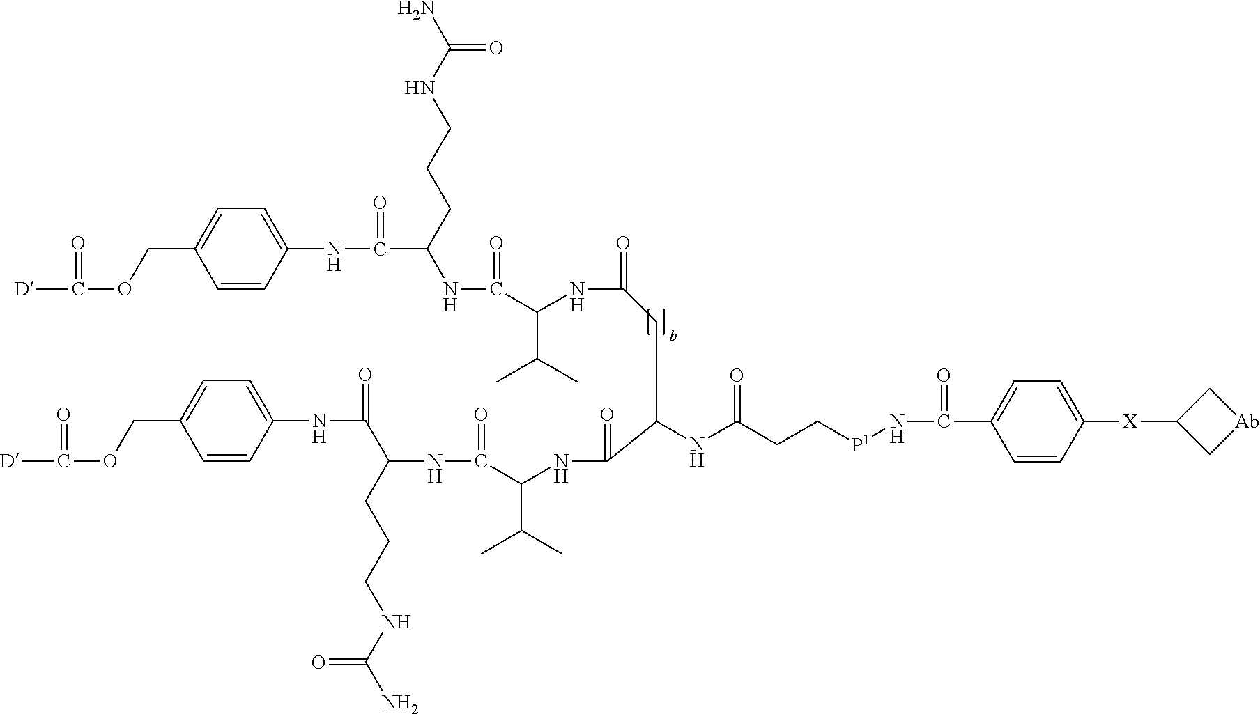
C1=CC(NC(=O)C(CCCNC(N)=O)NC(=O)C(NC(=O)CC(NC(CC[P1]NC(=O)C2=CC=C([X]C3C[Ab]C3)C=C2)=O)C(NC(C(=O)NC(C(NC2=CC=C(COC(=O)[D])C=C2)=O)CCCNC(N)=O)C(C)C)=O)C(C)C)=CC=C1COC(=O)[D]
